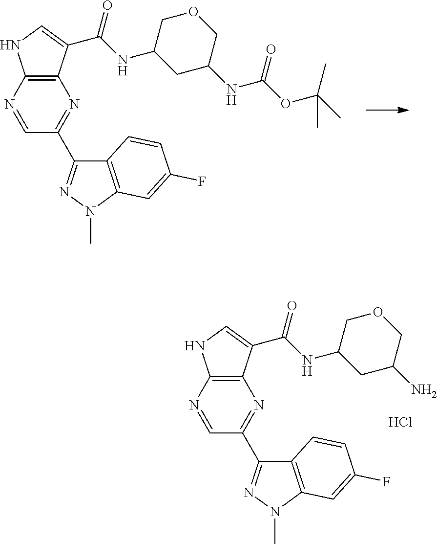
C12=C(N=CC(C3=NN(C)C4=C3C=CC(F)=C4)=N1)NC=C2C(=O)NC1COCC(NC(OC(C)(C)C)=O)C1.C12=C(N=CC(C3=NN(C)C4=C3C=CC(F)=C4)=N1)NC=C2C(=O)NC1COCC(N)C1.Cl
